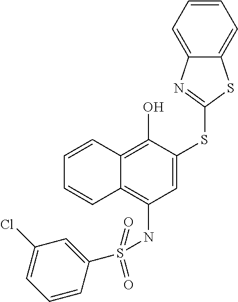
C1=CC2=C(O)C(SC3=NC4=CC=CC=C4S3)=CC(NS(C3=CC(Cl)=CC=C3)(=O)=O)=C2C=C1
